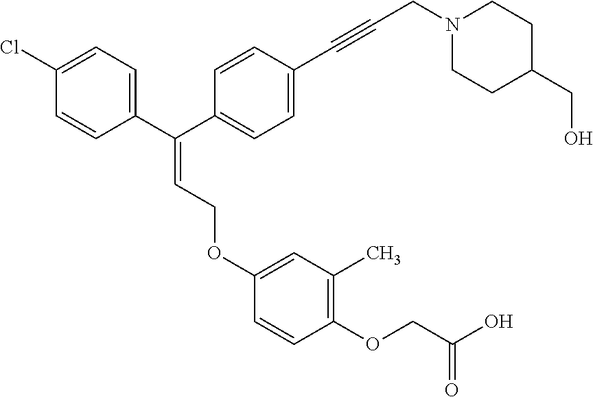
C1=CC(OCC(O)=O)=C(C)C=C1OCC=C(C1=CC=C(Cl)C=C1)C1=CC=C(C#CCN2CCC(CO)CC2)C=C1
